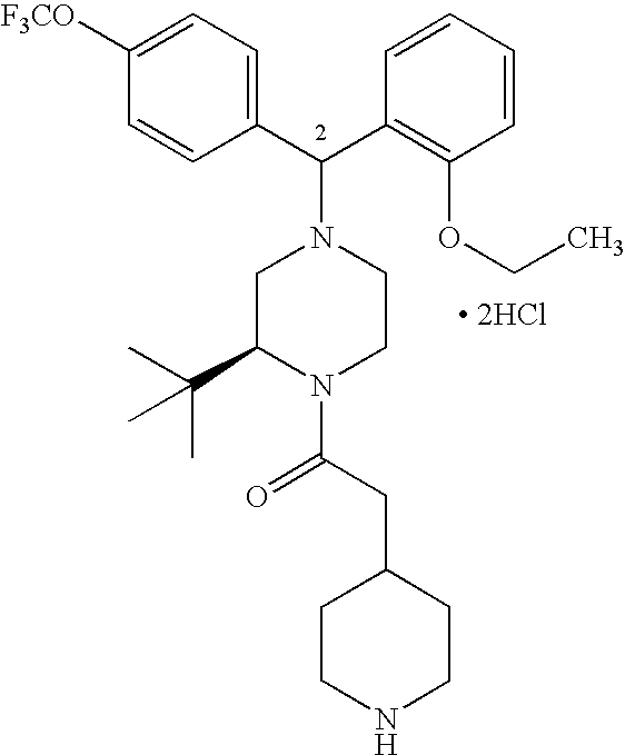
[ 2HCl].C1=C([F3CO])C=CC(C(C2=C(OCC)C=CC=C2)N2CC(C(C)(C)C)N(C(CC3CCNCC3)=O)CC2)=C1
